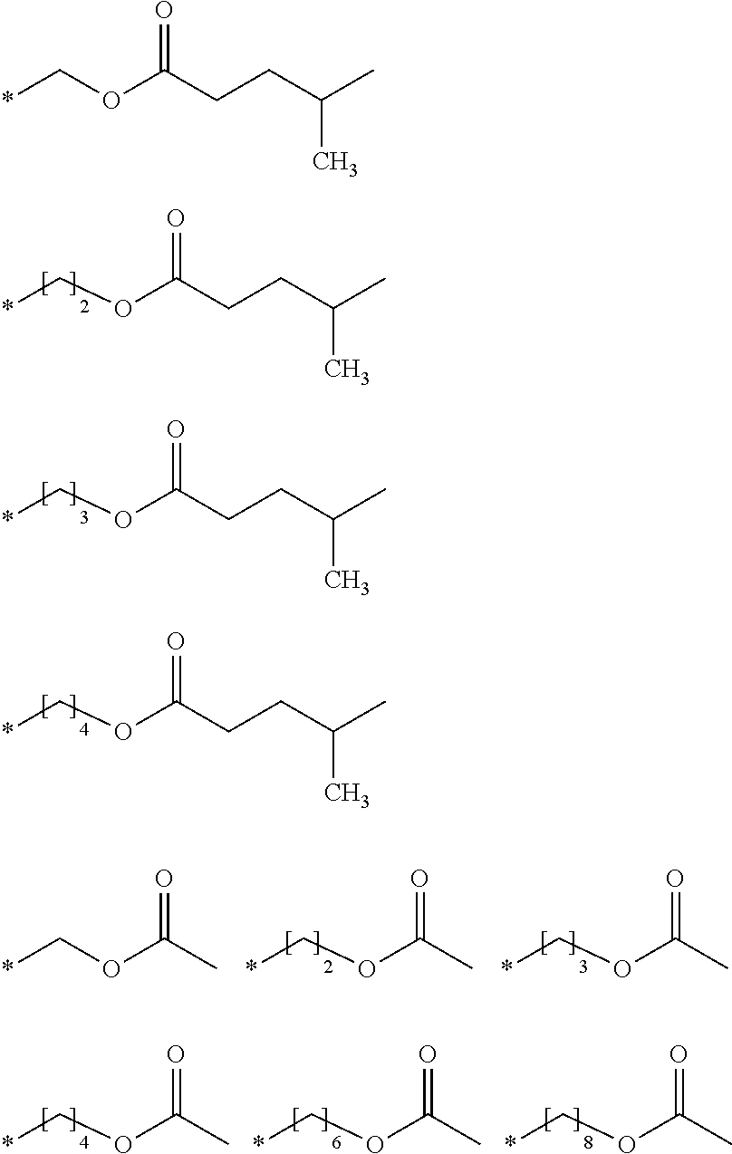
*COC(CCC(C)C)=O.*COC(CCC(C)C)=O.*COC(CCC(C)C)=O.*COC(C)=O.*COC(C)=O.*COC(C)=O.*COC(C)=O.*COC(C)=O.*COC(C)=O.*COC(CCC(C)C)=O
